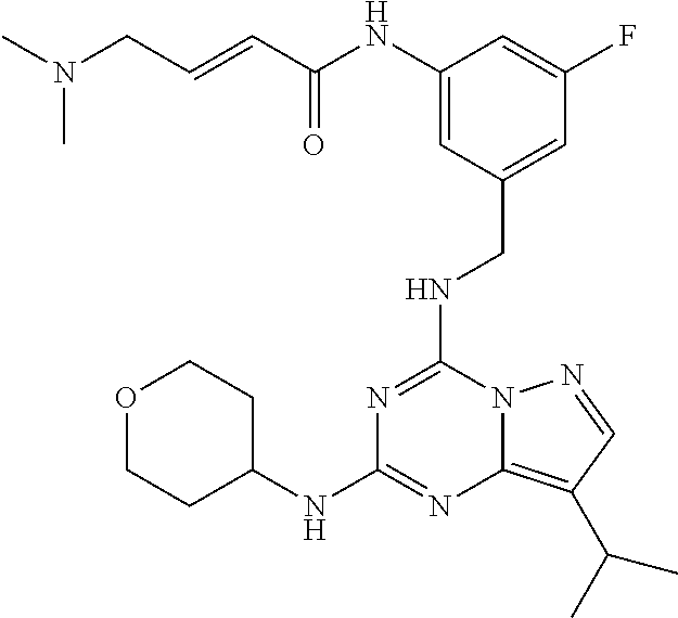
N(C1=NC(NC2CCOCC2)=NC2=C(C(C)C)C=NN12)CC1=CC(F)=CC(NC(C=CCN(C)C)=O)=C1
